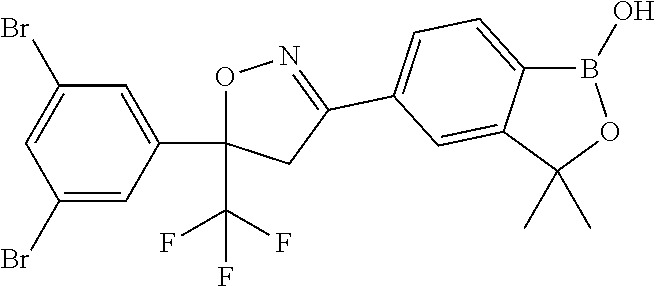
C1(Br)=CC(C2(C(F)(F)F)ON=C(C3=CC=C4B(O)OC(C)(C)C4=C3)C2)=CC(Br)=C1
